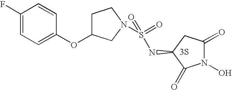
C1(F)=CC=C(OC2CCN(S(NC3C(=O)N(O)C(=O)C3)(=O)=O)C2)C=C1.[3S]
